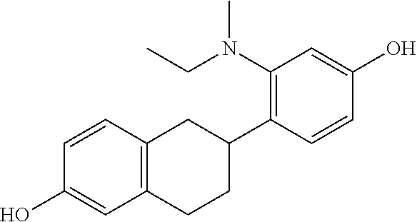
C1(N(CC)C)=C(C2CC3=C(CC2)C=C(O)C=C3)C=CC(O)=C1
